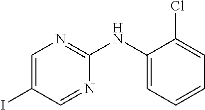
C1(NC2=NC=C(I)C=N2)=CC=CC=C1Cl
